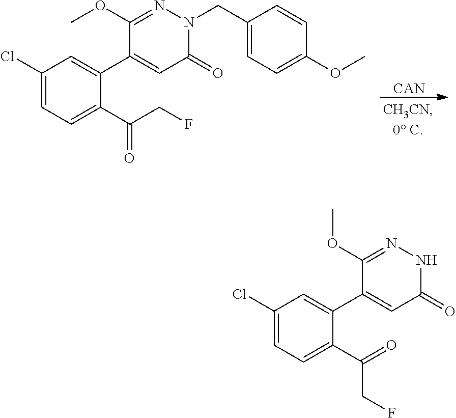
[CAN].C1(Cl)=CC=C(C(CF)=O)C(C2=CC(=O)N(CC3=CC=C(OC)C=C3)N=C2OC)=C1.C1(Cl)=CC=C(C(=O)CF)C(C2=CC(=O)NN=C2OC)=C1
